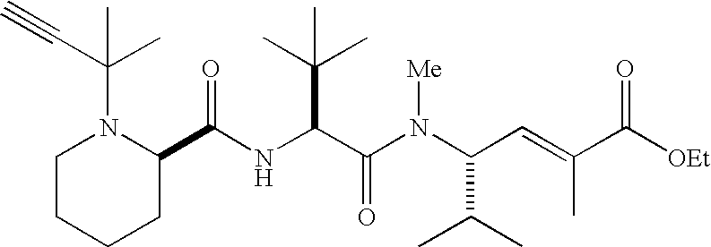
N(C(C(N(C(C(C)C)C=C(C)C([OEt])=O)[Me])=O)C(C)(C)C)C(C1N(C(C)(C#C)C)CCCC1)=O
